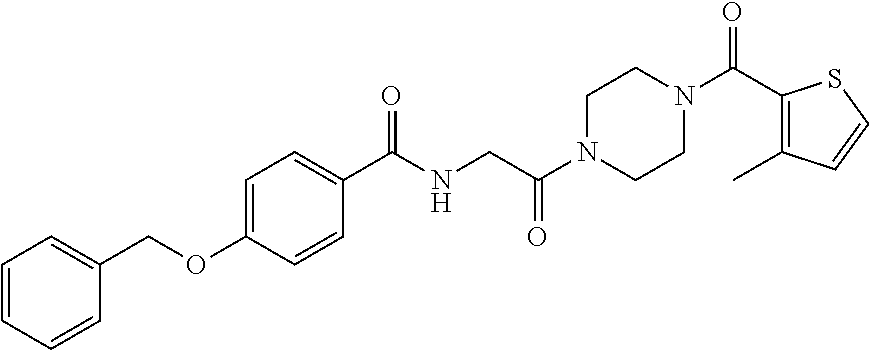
C1=CC=CC(COC2=CC=C(C(NCC(N3CCN(C(C4=C(C)C=CS4)=O)CC3)=O)=O)C=C2)=C1
